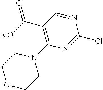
[EtO]C(C1=C(N2CCOCC2)N=C(Cl)N=C1)=O
